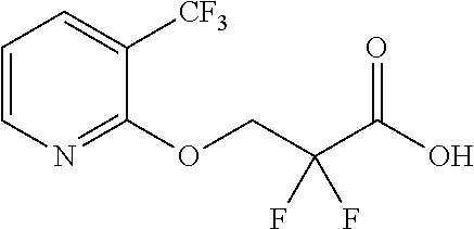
C1=CN=C(OCC(C(O)=O)(F)F)C([CF3])=C1
